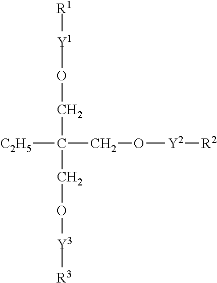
[R1][Y1]OCC(CO[Y3][R3])(CO[Y2][R2])[C2H5]
